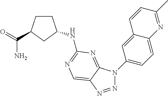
N1=NC2=CN=C(NC3CCC(C(=O)N)C3)N=C2N1C1=CC=C2C(=C1)C=CC(C)=N2
